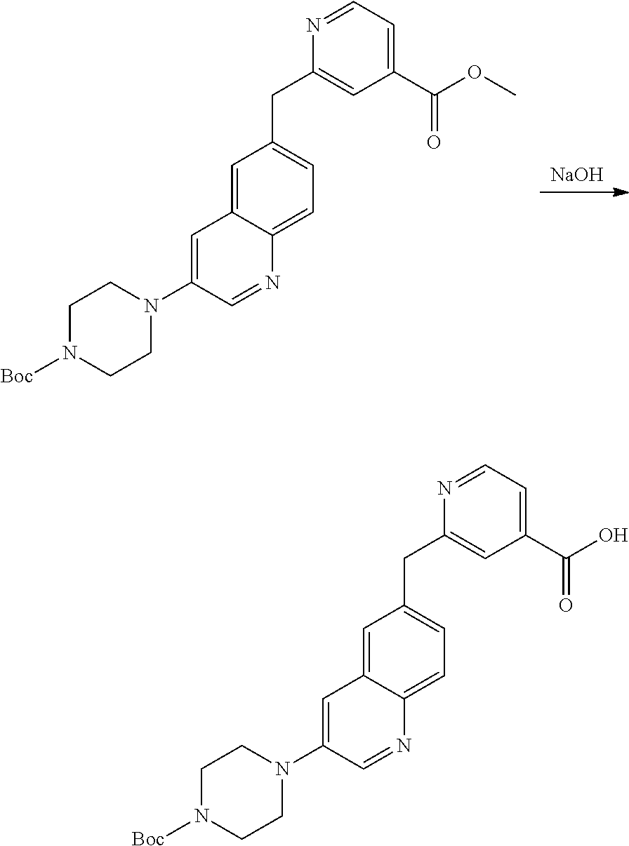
[NaOH].C1=C2C(=CC=C1CC1=CC(C(=O)OC)=CC=N1)N=CC(N1CCN([Boc])CC1)=C2.C1=C2C(=CC=C1CC1=CC(C(=O)O)=CC=N1)N=CC(N1CCN([Boc])CC1)=C2
